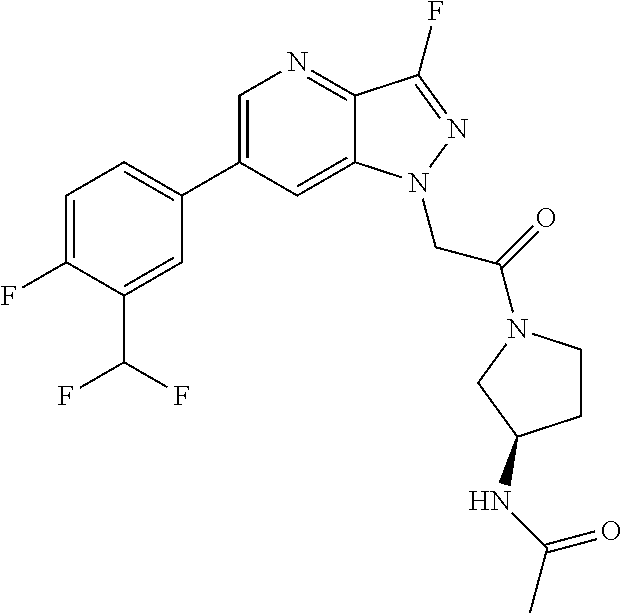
C1=C(C2=CC=C(F)C(C(F)F)=C2)C=C2C(=N1)C(F)=NN2CC(=O)N1CCC(NC(C)=O)C1
